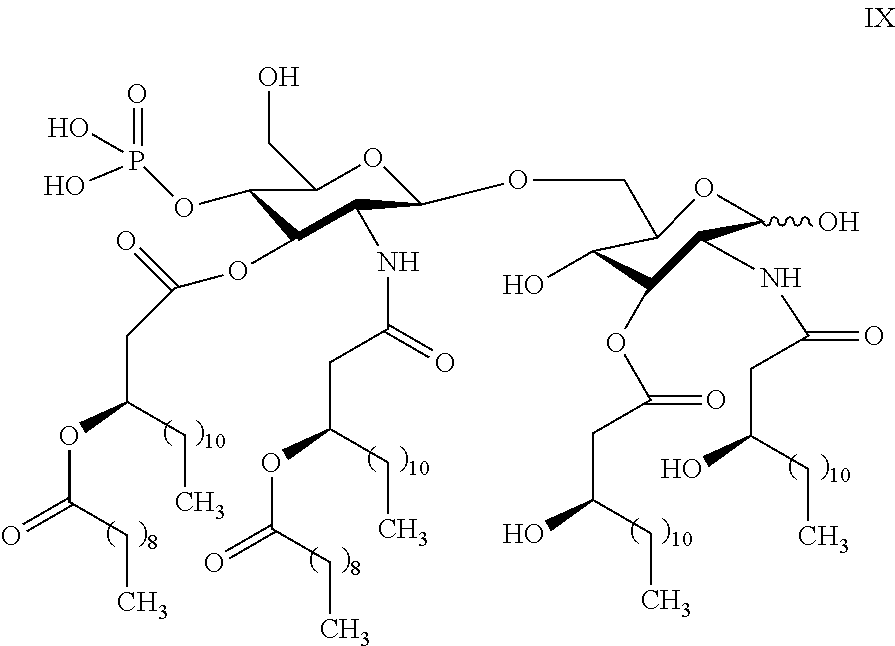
C1(OP(=O)(O)O)C(OC(CC(CC)OC(CC)=O)=O)C(NC(CC(OC(=O)CC)CC)=O)C(OCC2C(O)C(OC(=O)CC(CC)O)C(NC(=O)CC(CC)O)C(O)O2)OC1CO
